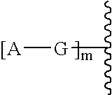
[[A][G]C(C)C
